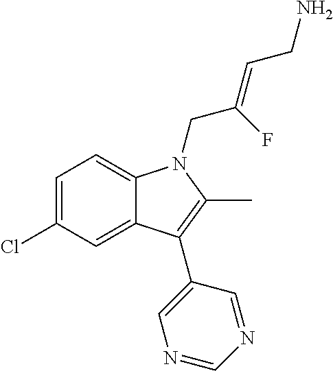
C1=C(Cl)C=C2C(=C1)N(CC(=CCN)F)C(C)=C2C1=CN=CN=C1
